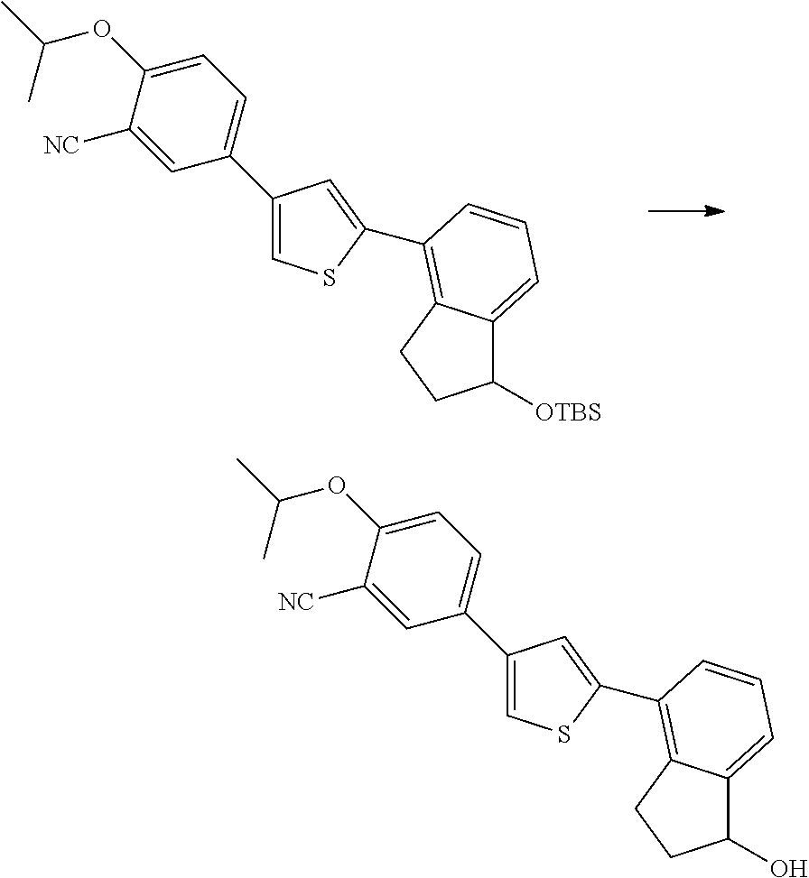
C1(C2=CC=C(OC(C)C)C([NC])=C2)=CSC(C2=C3C(=CC=C2)C([OTBS])CC3)=C1.C1(C2=CC=C(OC(C)C)C([NC])=C2)=CSC(C2=C3C(=CC=C2)C(O)CC3)=C1
